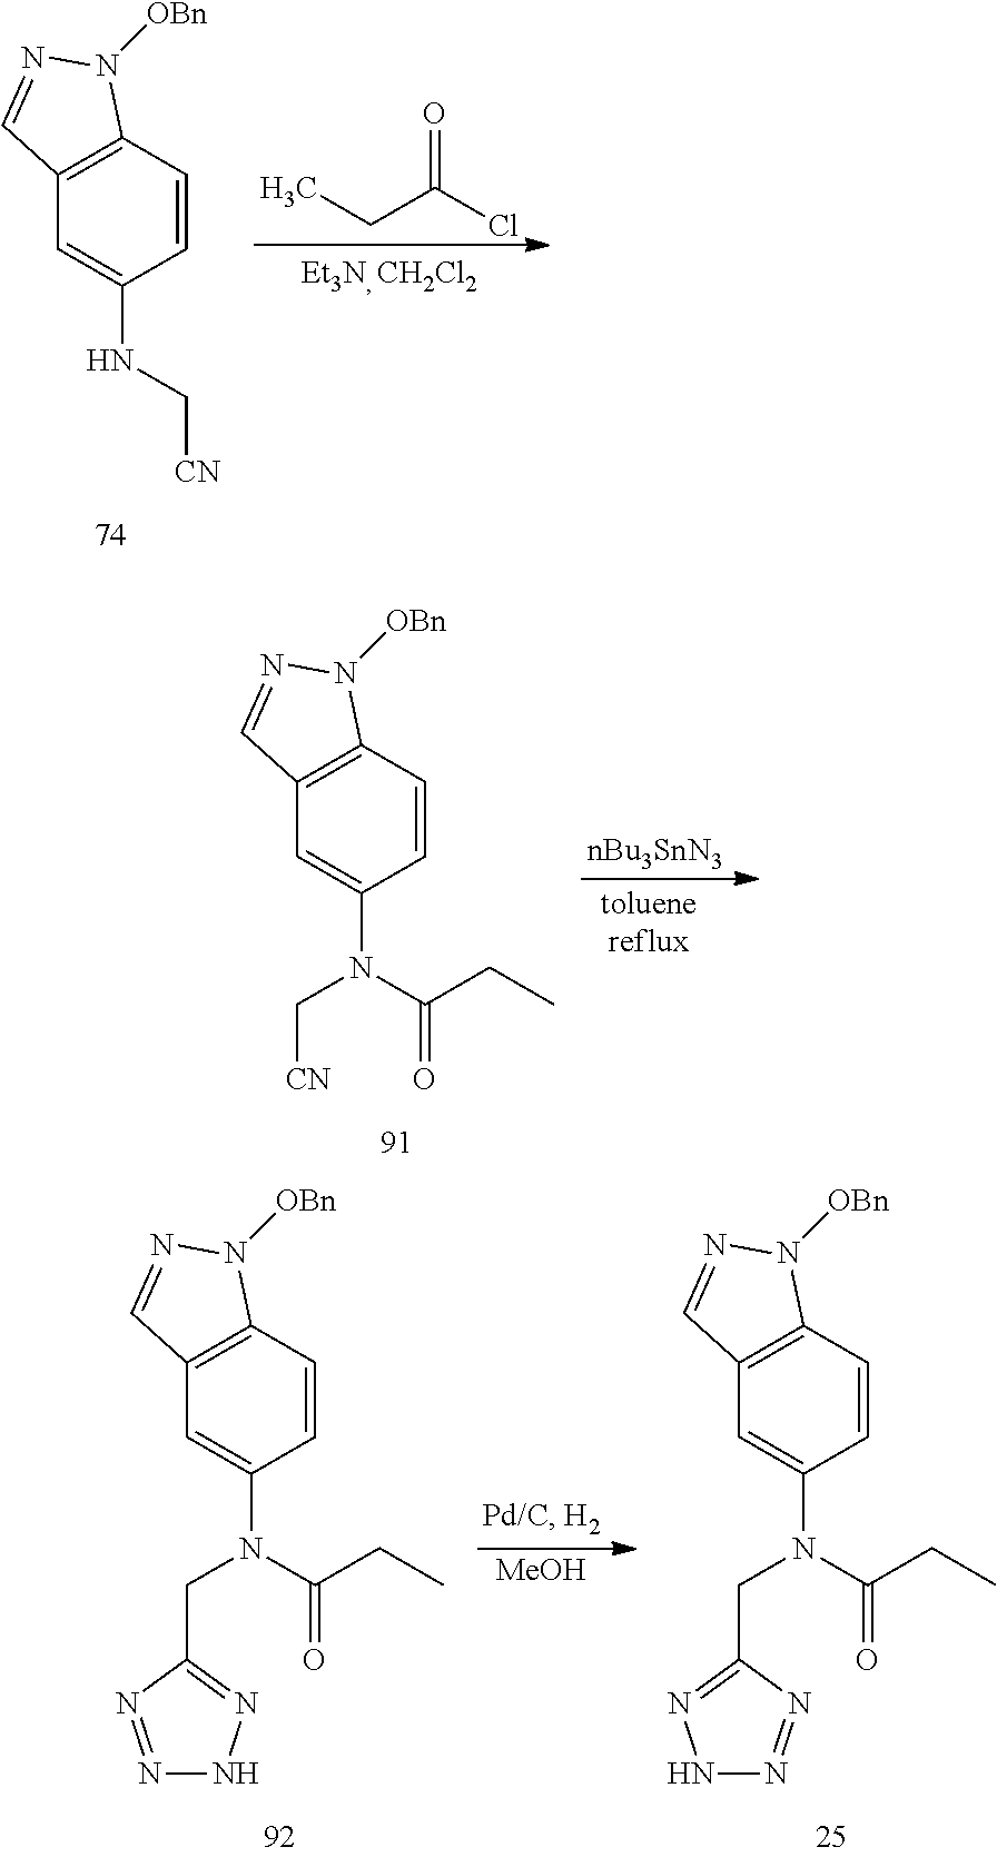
C1=CC2=C(C=C1NC[CN])C=NN2[OBn].C(C(=O)Cl)C.[nBu3SnN3].C1=CC2=C(C=C1N(C(=O)CC)C[CN])C=NN2[OBn].C1=CC2=C(C=C1N(C(=O)CC)CC1=NNN=N1)C=NN2[OBn].[MeOH].C1=CC2=C(C=C1N(C(=O)CC)CC1=NNN=N1)C=NN2[OBn]
